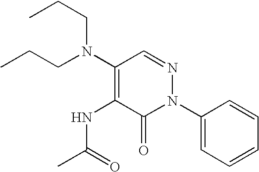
C1(N2N=CC(N(CCC)CCC)=C(NC(C)=O)C2=O)=CC=CC=C1
